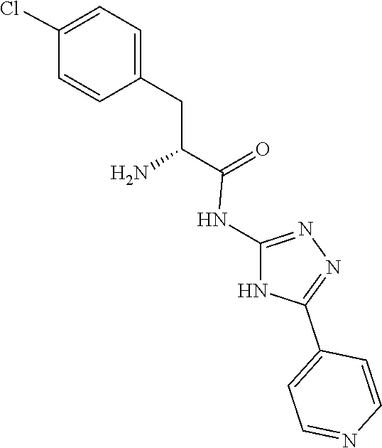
N1=C(NC(=O)C(CC2=CC=C(Cl)C=C2)N)NC(C2=CC=NC=C2)=N1
